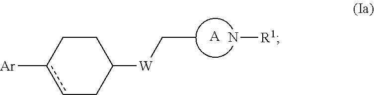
c1c([Ar])CCC([W]CC)C1.[A].N[R1]
